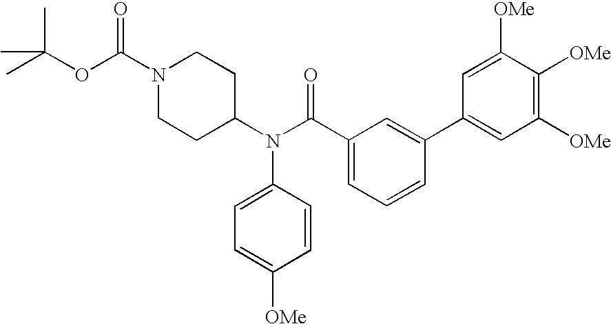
O(C(C)(C)C)C(N1CCC(N(C(C2=CC=CC(C3=CC([OMe])=C([OMe])C([OMe])=C3)=C2)=O)C2=CC=C([OMe])C=C2)CC1)=O
